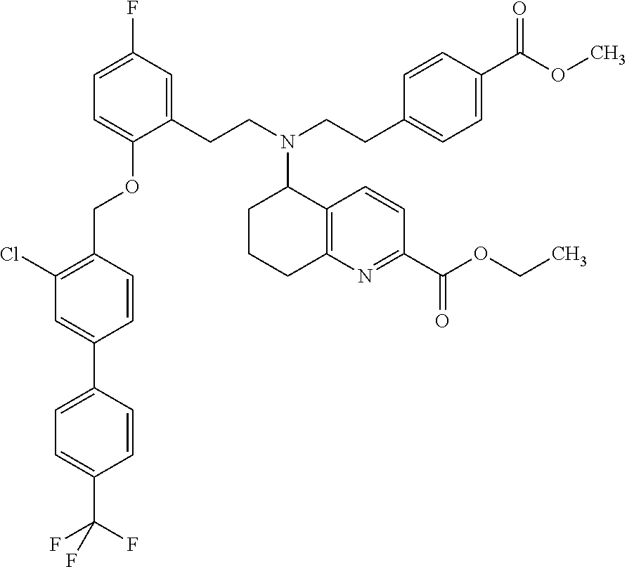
C1=C(C2=CC=C(C(F)(F)F)C=C2)C=CC(COC2=CC=C(F)C=C2CCN(C2CCCC3=C2C=CC(C(OCC)=O)=N3)CCC2=CC=C(C(OC)=O)C=C2)=C1Cl
